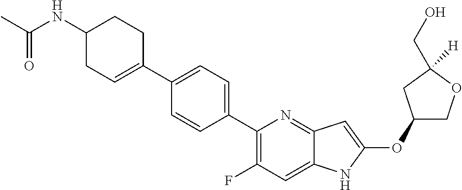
C1(OC2=CC3=NC(C4=CC=C(C5=CCC(NC(C)=O)CC5)C=C4)=C(F)C=C3N2)COC([H])(CO)C1
